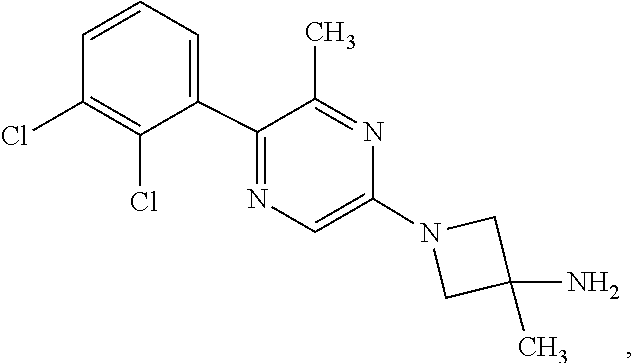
N1(C2=CN=C(C3=CC=CC(Cl)=C3Cl)C(C)=N2)CC(N)(C)C1
